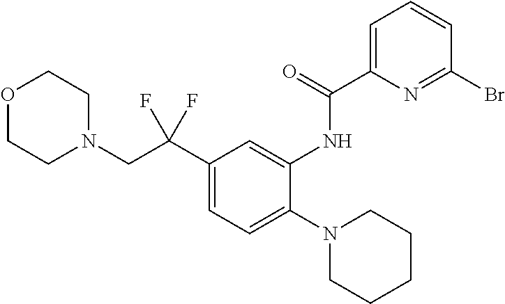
O1CCN(CC(C2=CC=C(N3CCCCC3)C(NC(C3=CC=CC(Br)=N3)=O)=C2)(F)F)CC1
